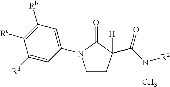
C1CC([H])(C(N([R2])C)=O)C(=O)N1C1=CC([Rb])=C([Rc])C([Rd])=C1
